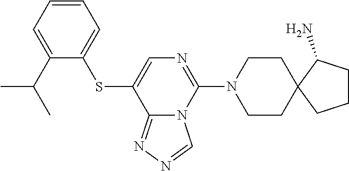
C1CN(C2=NC=C(SC3=CC=CC=C3C(C)C)C3=NN=CN23)CCC12C(N)CCC2
